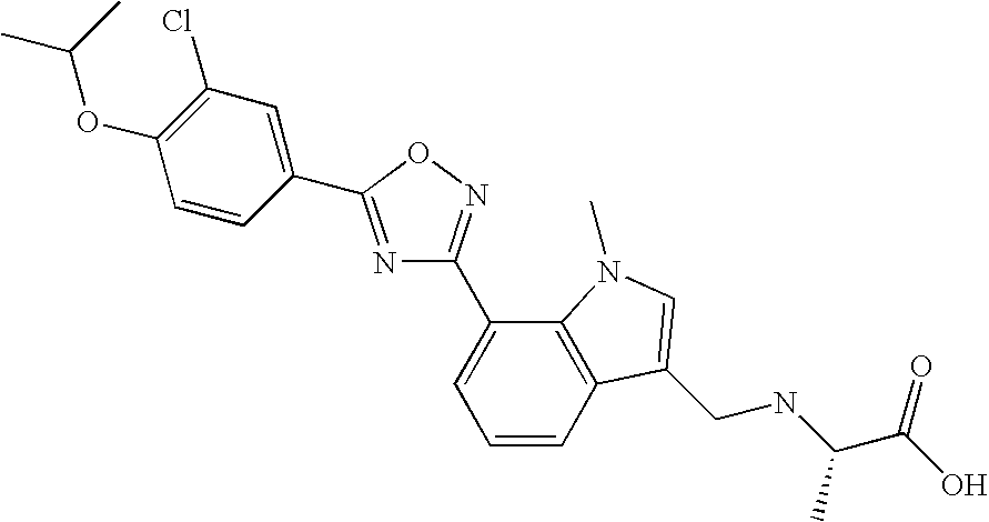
C1=CC2=C(C(C3=NOC(C4=CC(Cl)=C(OC(C)C)C=C4)=N3)=C1)N(C)C=C2CNC(C(O)=O)C
